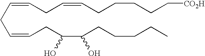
C(CC=CCC(C(CCCCC)O)O)=CCC=CCCCCC[CO2H]
